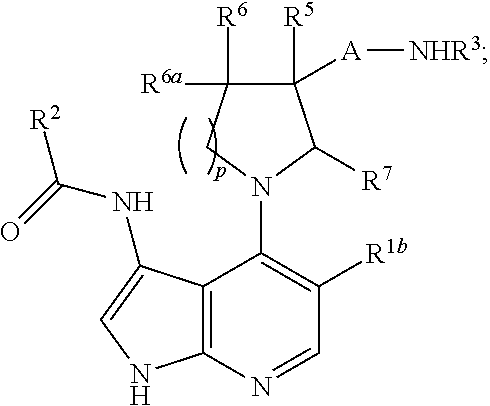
C1([R5])([A][NHR3])C([R6])([R6a])CN(C2=C([R1b])C=NC3=C2C(NC(=O)[R2])=CN3)C1[R7]
